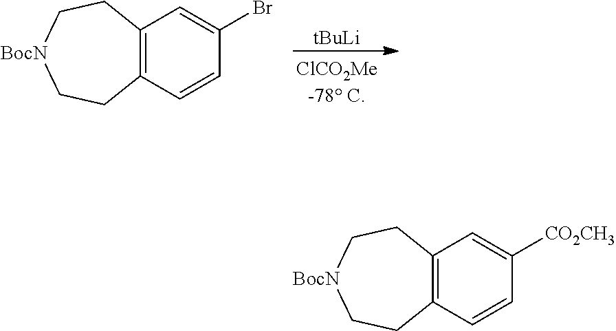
[tBuLi].C12=C(C=CC(Br)=C1)CC[BocN]CC2.C12=C(C=CC([CO2CH3])=C1)CC[BocN]CC2
